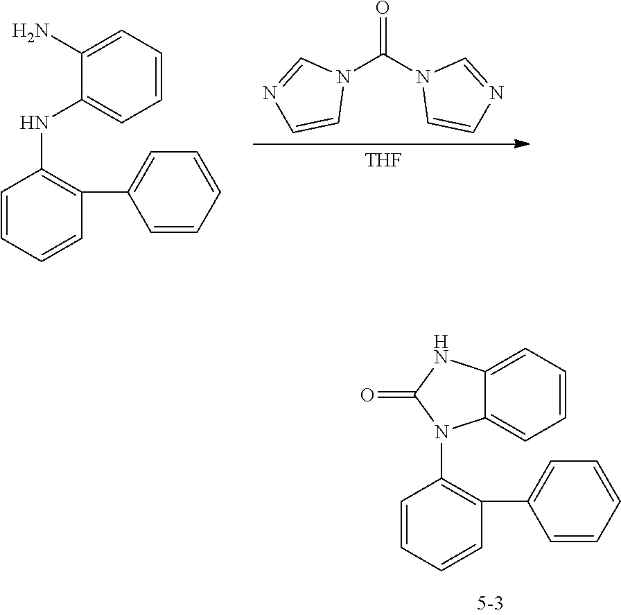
[THF].O=C(N1C=NC=C1)N1C=NC=C1.C1=CC=CC(C2=CC=CC=C2)=C1NC1=CC=CC=C1N.C1=CC=CC(C2=CC=CC=C2)=C1N1C2=CC=CC=C2NC1=O
